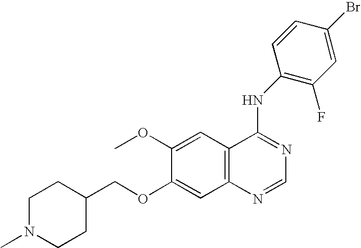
C1(OC)=CC2=C(C=C1OCC1CCN(C)CC1)N=CN=C2NC1=C(F)C=C(Br)C=C1
